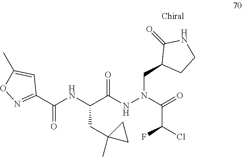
C(C(NN(C(=O)C(Cl)F)CC1CCNC1=O)=O)(NC(C1=NOC(C)=C1)=O)CC1(C)CC1
